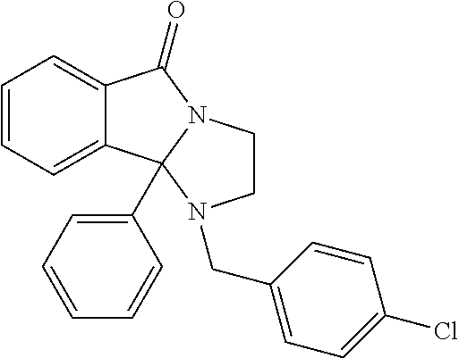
C12=CC=CC=C1C1(C3=CC=CC=C3)N(C2=O)CCN1CC1=CC=C(Cl)C=C1
